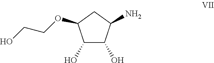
C1(O)C(O)C(N)CC1OCCO
